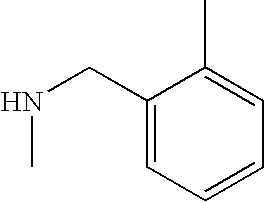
C1(CNC)=CC=CC=C1C
